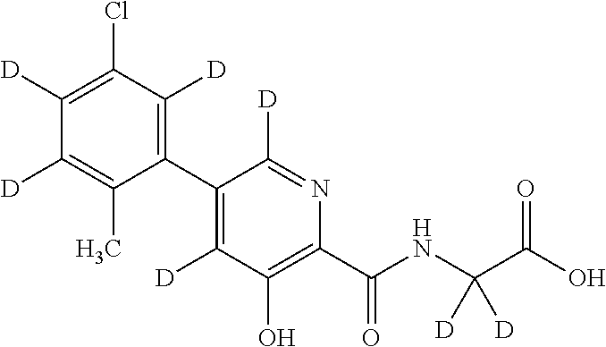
C1(C2=C([D])C(O)=C(C(NC(C(O)=O)([D])[D])=O)N=C2[D])=C([D])C(Cl)=C([D])C([D])=C1C
